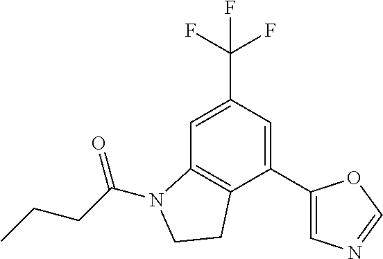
C1=C(C(F)(F)F)C=C(C2=CN=CO2)C2=C1N(C(CCC)=O)CC2
